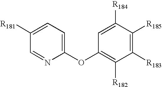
C1(OC2=C([R182])C([R183])=C([R185])C([R184])=C2)=CC=C([R181])C=N1
